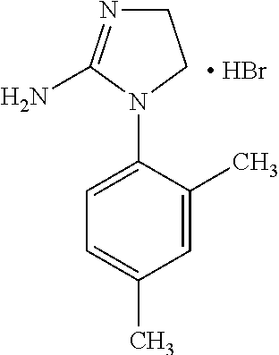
C1=C(C)C(N2CCN=C2N)=CC=C1C.[ HBr]
